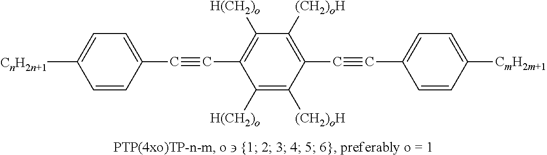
C1=CC(C#CC2=C([H(CH2)o])C([(CH2)oH])=C(C#CC3=CC=C([CmH2m+1])C=C3)C([(CH2)oH])=C2[H(CH2)o])=CC=C1[CnH2n+1]
